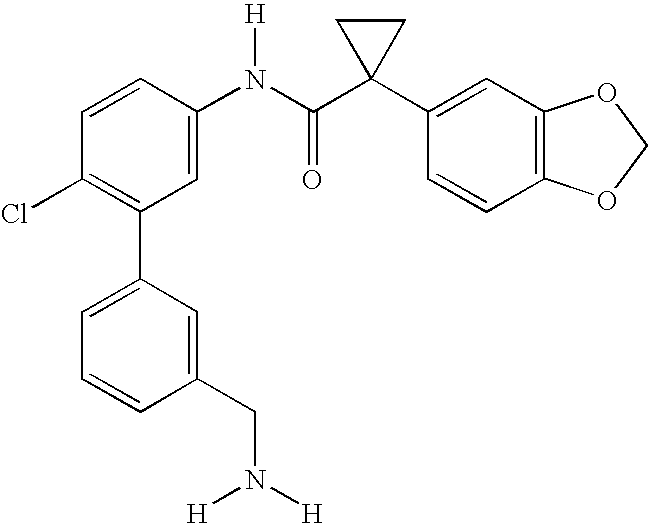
C1=CC(N(C(C2(C3=CC4=C(C=C3)OCO4)CC2)=O)[H])=CC(C2=CC=CC(CN([H])[H])=C2)=C1Cl
